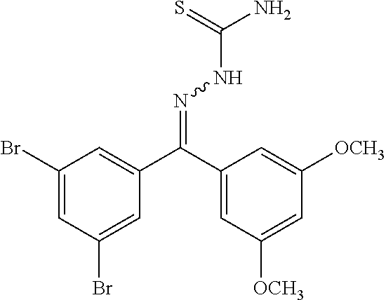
C1(Br)=CC(Br)=CC(C(C2=CC([OCH3])=CC([OCH3])=C2)=NNC(N)=S)=C1
